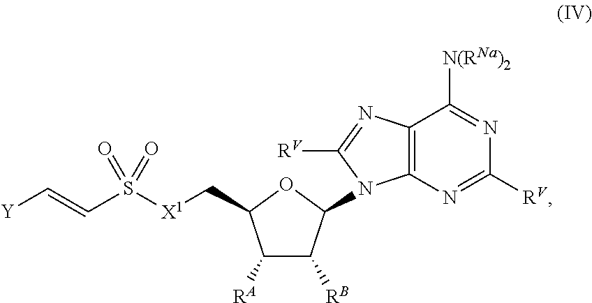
C1([RA])C([RB])C(N2C3=C(N=C2[RV])C([N(RNa)2])=NC([RV])=N3)OC1C[X1]S(C=C[Y])(=O)=O
